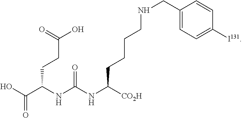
OC(=O)C(NC(NC([CO2H])CCCCNCC1=CC=C([I131])C=C1)=O)CCC(=O)O
